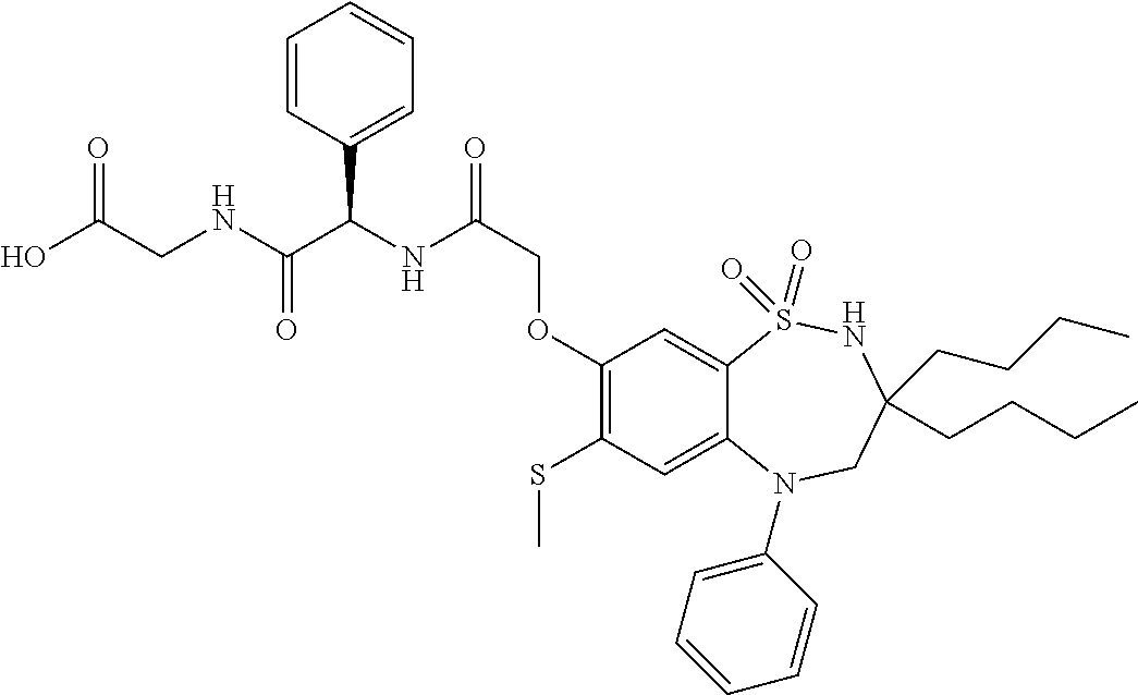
OC(CNC(C(NC(COC1=C(SC)C=C2C(=C1)S(=O)(=O)NC(CCCC)(CCCC)CN2C1=CC=CC=C1)=O)C1=CC=CC=C1)=O)=O
